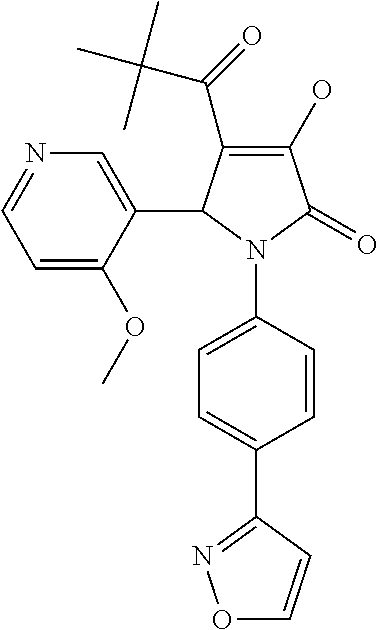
C1(O)=C(C(C(C)(C)C)=O)C(C2=CN=CC=C2OC)N(C2=CC=C(C3=NOC=C3)C=C2)C1=O
